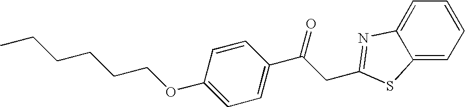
C1=CC=C2C(=C1)N=C(CC(C1=CC=C(OCCCCCC)C=C1)=O)S2
